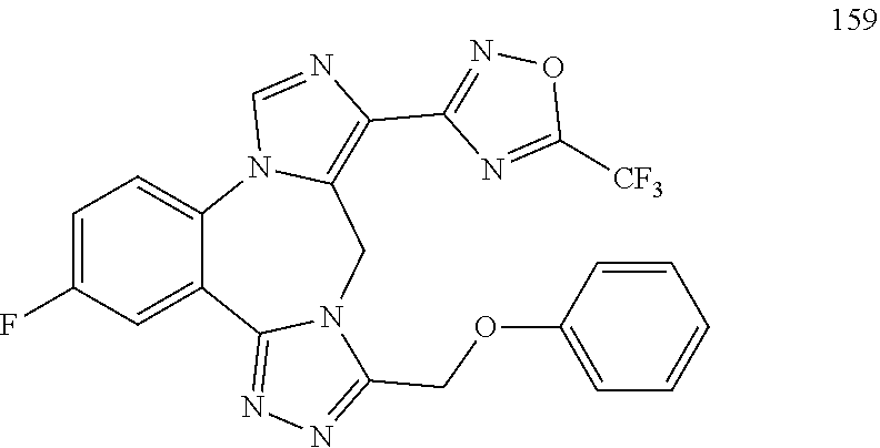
C1=C(F)C=C2C(=C1)N1C(=C(C3=NOC([CF3])=N3)N=C1)CN1C2=NN=C1COC1=CC=CC=C1
